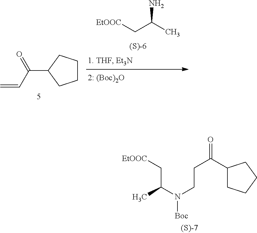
[EtOOC]CC(C)N.C1CCC(C(=O)C=C)C1.C1CCCC1C(CCN([Boc])C(C[EtOOC])C)=O
